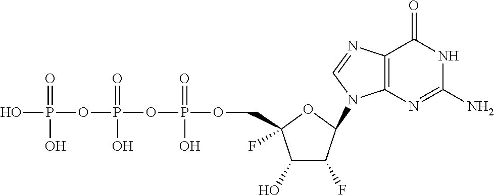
C1(O)C(F)C(N2C3=C(N=C2)C(=O)NC(N)=N3)OC1(F)COP(OP(OP(O)(=O)O)(=O)O)(=O)O
